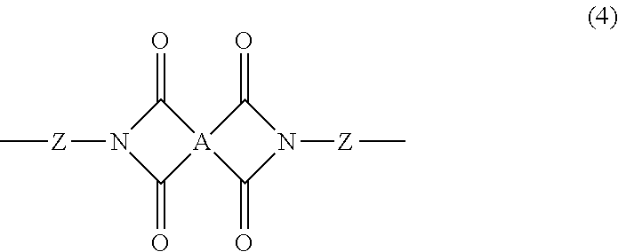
C1(=O)[A]2(C(=O)N1[Z]C)C(=O)N([Z]C)C2=O
